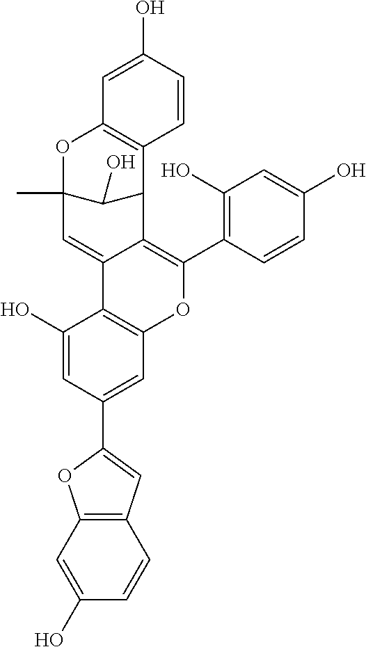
C1(C2=C(O)C=C(O)C=C2)=C2C(=CC3(C)OC4=C(C=CC(O)=C4)C2C3O)C2=C(O1)C=C(C1=CC3=C(O1)C=C(O)C=C3)C=C2O
